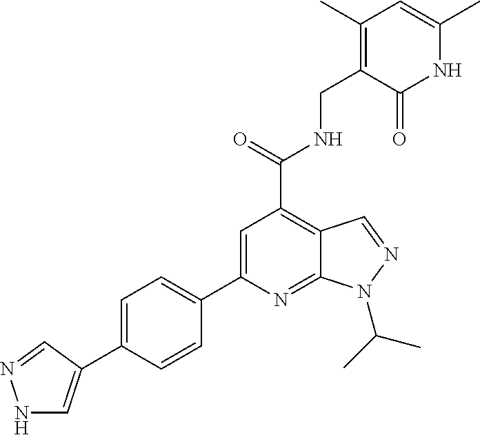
C1=C(C2=CNN=C2)C=CC(C2=CC(C(=O)NCC3=C(C)C=C(C)NC3=O)=C3C(=N2)N(C(C)C)N=C3)=C1
